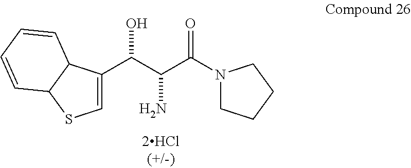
C1=C(C(C(C(N2CCCC2)=O)N)O)C2C(S1)C=CC=C2
